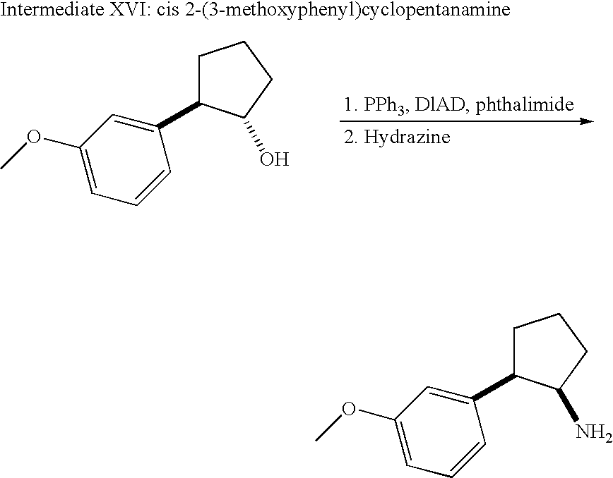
C1C(C2=CC(OC)=CC=C2)C(O)CC1.C1C(C2=CC(OC)=CC=C2)C(N)CC1
